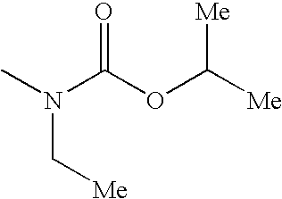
CN(C(OC([Me])[Me])=O)C[Me]
